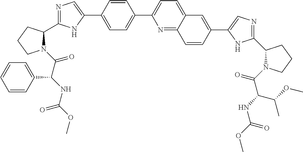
C1=C(C2=CN=C(C3N(C(C(NC(OC)=O)C4=CC=CC=C4)=O)CCC3)N2)C=CC(C2=CC=C3C(=N2)C=CC(C2=CN=C(C4N(C(C(NC(OC)=O)C(OC)C)=O)CCC4)N2)=C3)=C1
